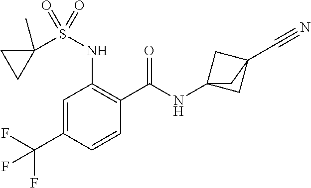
C1=C(C(F)(F)F)C=CC(C(=O)NC23CC(C#N)(C2)C3)=C1NS(C1(C)CC1)(=O)=O
